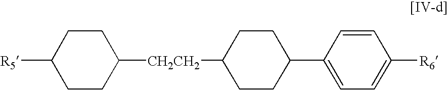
C1CC([CH2CH2]C2CCC(C3=CC=C([R6])C=C3)CC2)CCC1[R5]
